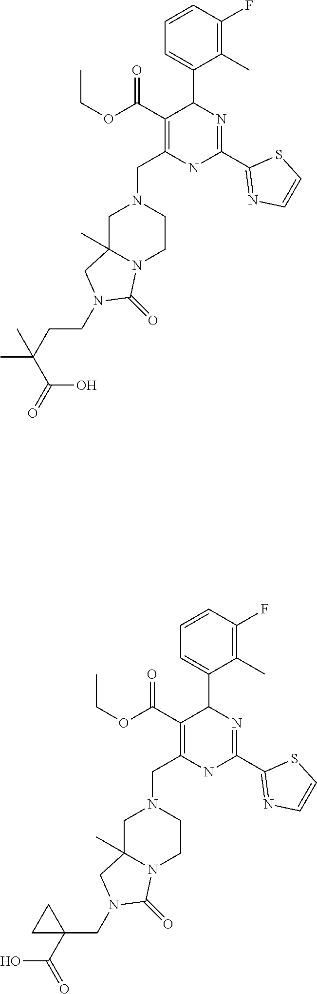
C1C2(C)N(CCN1CC1=C(C(OCC)=O)C(C3=CC=CC(F)=C3C)N=C(C3=NC=CS3)N1)C(=O)N(CCC(C(=O)O)(C)C)C2.C1C2(C)N(CCN1CC1=C(C(OCC)=O)C(C3=CC=CC(F)=C3C)N=C(C3=NC=CS3)N1)C(=O)N(CC1(C(=O)O)CC1)C2
